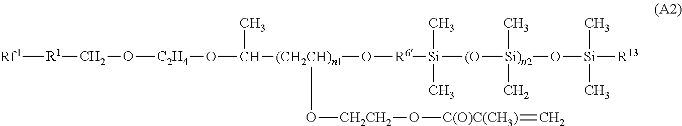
[Rf1][R1]CO[C2H4]OC([(CH2CH)n1](O[R6][Si]([(O][Si)n2](O[Si]([R13])(C)C)(C)C)(C)C)O[CH2CH2]O[C(O)C(CH3)]=C)C
